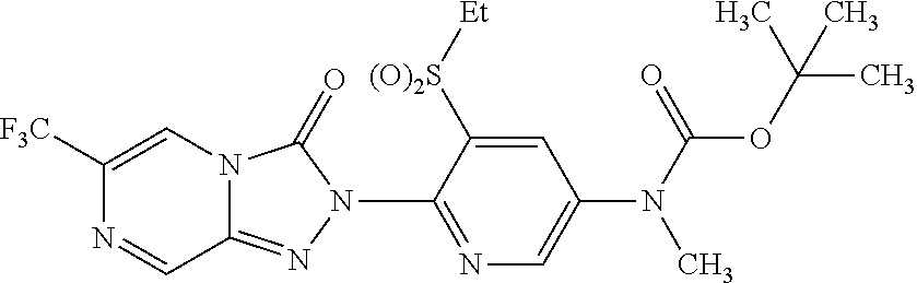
C1([F3C])=CN2C(=NN(C3=NC=C(N(C(=O)OC(C)(C)C)C)C=C3[(O)2S][Et])C2=O)C=N1
